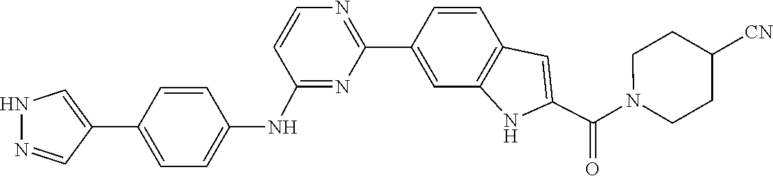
C1=CC2=C(C=C1C1=NC=CC(NC3=CC=C(C4=CNN=C4)C=C3)=N1)NC(C(N1CCC([CN])CC1)=O)=C2
